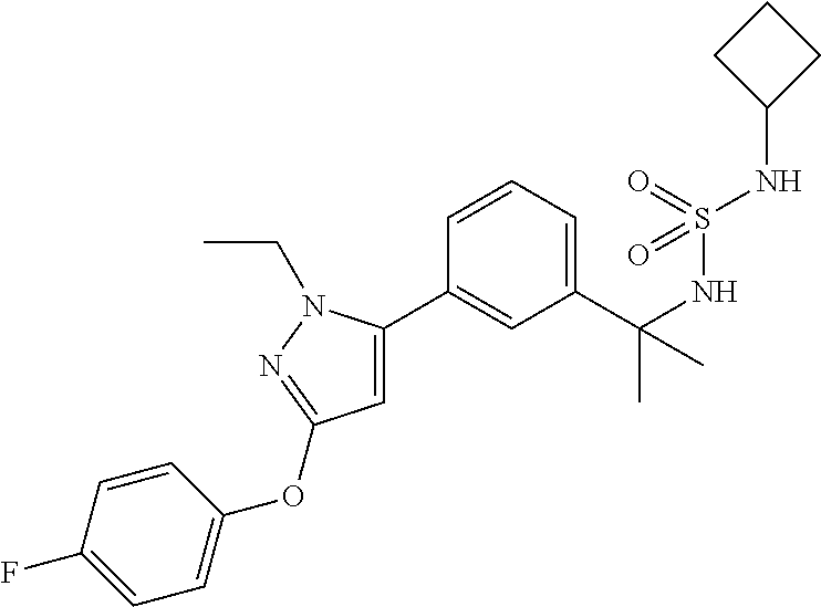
C1(C(NS(NC2CCC2)(=O)=O)(C)C)=CC=CC(C2=CC(OC3=CC=C(F)C=C3)=NN2CC)=C1
